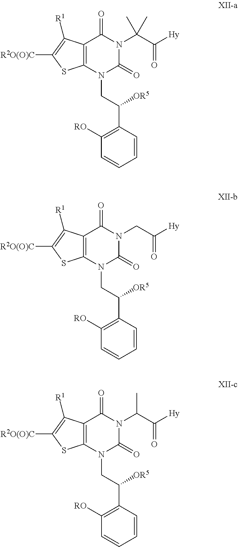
C12=C(N(CC([OR5])C3=C([RO])C=CC=C3)C(=O)N(C(C(=O)[Hy])(C)C)C1=O)SC([R2O(O)C])=C2[R1].C12=C(N(CC([OR5])C3=C([RO])C=CC=C3)C(=O)N(CC(=O)[Hy])C1=O)SC([R2O(O)C])=C2[R1].C12=C(N(CC([OR5])C3=C([RO])C=CC=C3)C(=O)N(C(C(=O)[Hy])C)C1=O)SC([R2O(O)C])=C2[R1]
